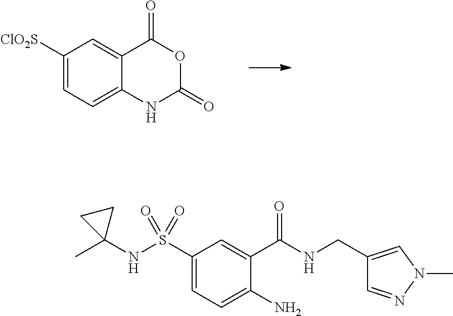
C1([ClO2S])=CC=C2C(=C1)C(=O)OC(=O)N2.CC1(NS(C2=CC=C(N)C(C(NCC3=CN(C)N=C3)=O)=C2)(=O)=O)CC1
